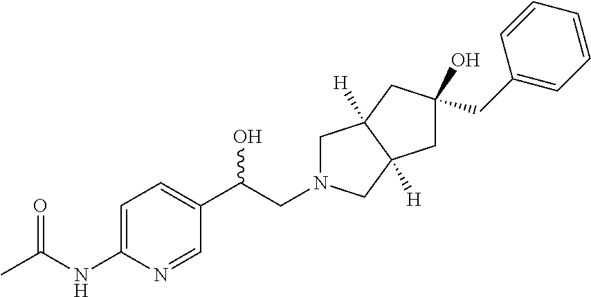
CC(NC1=CC=C(C(CN2CC3([H])C([H])(C2)CC(O)(CC2=CC=CC=C2)C3)O)C=N1)=O
